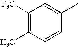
C1([F3C])=C(C)C=CC(C)=C1
